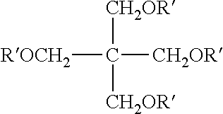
[CH2OR]C([CH2OR])([ROCH2])[CH2OR]
